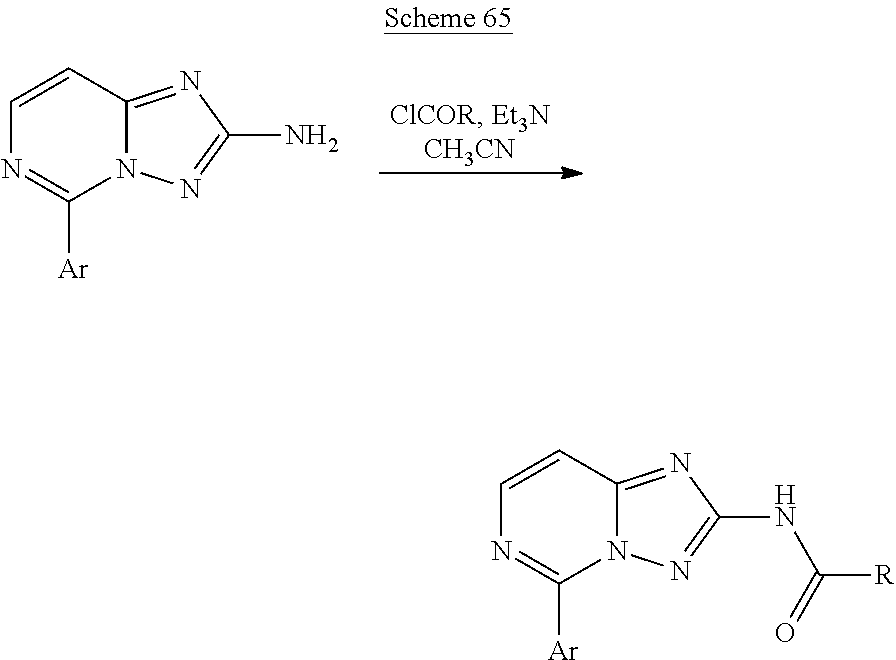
N12C(=NC(N)=N1)C=CN=C2[Ar].N12C(=NC(NC(=O)[R])=N1)C=CN=C2[Ar]
